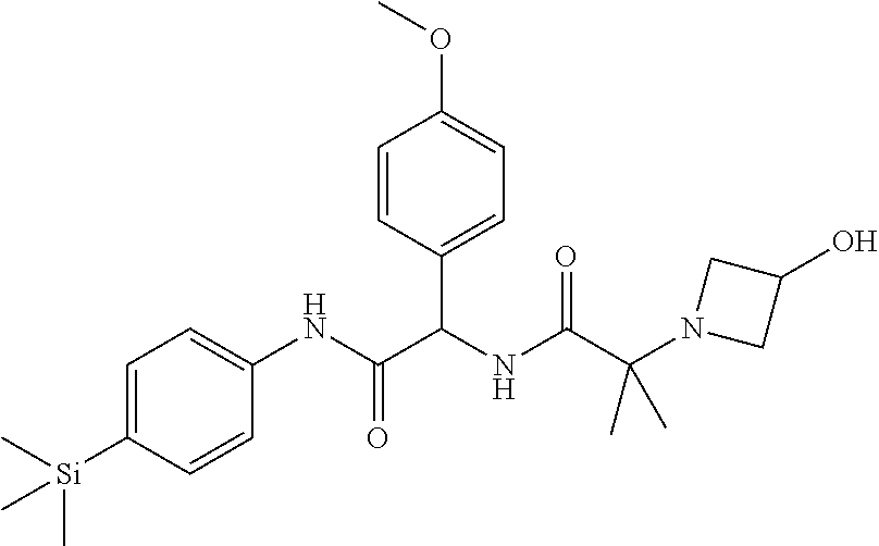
C1=C([Si](C)(C)C)C=CC(NC(=O)C(NC(C(N2CC(O)C2)(C)C)=O)C2=CC=C(OC)C=C2)=C1
